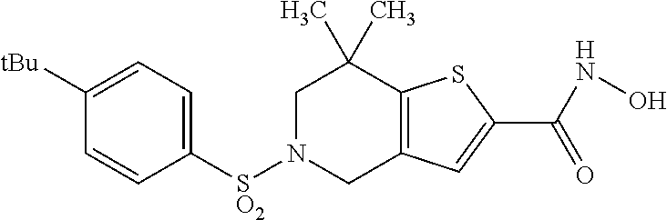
C1([SO2]N2CC3=C(C(C)(C)C2)SC(C(NO)=O)=C3)=CC=C([tBu])C=C1
